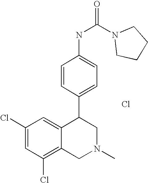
Cl.C1(Cl)=C2C(=CC(Cl)=C1)C(C1=CC=C(NC(=O)N3CCCC3)C=C1)CN(C)C2
